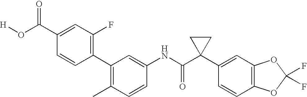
C1(C2=C(C)C=CC(NC(C3(C4=CC5=C(C=C4)OC(F)(F)O5)CC3)=O)=C2)=C(F)C=C(C(O[H])=O)C=C1
